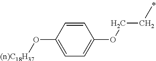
C1=CC(O[(n)C18H37])=CC=C1OCCC
